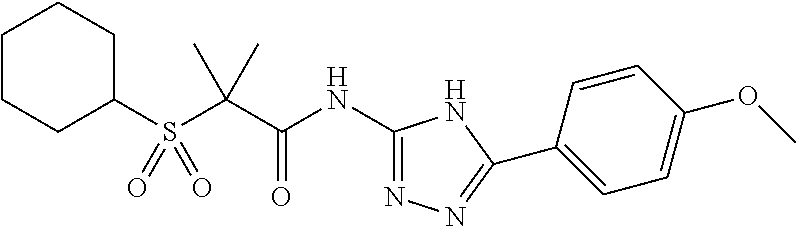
C1C(S(C(C(NC2=NN=C(C3=CC=C(OC)C=C3)N2)=O)(C)C)(=O)=O)CCCC1
